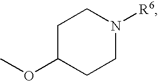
C1C(OC)CCN([R6])C1
